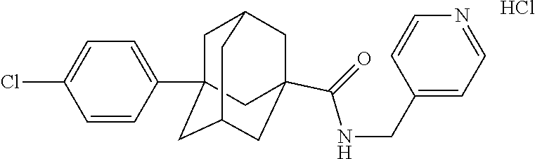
C1C2CC3(C(=O)NCC4=CC=NC=C4)CC(CC1(C1=CC=C(Cl)C=C1)C3)C2.Cl
